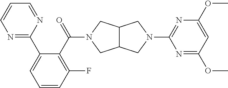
C12C(CN(C3=NC(OC)=CC(OC)=N3)C1)CN(C(C1=C(F)C=CC=C1C1=NC=CC=N1)=O)C2
